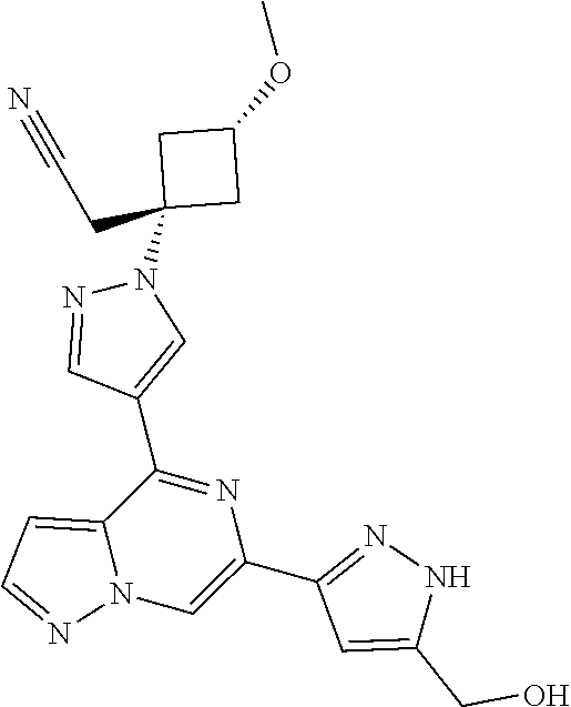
C12=CC=NN1C=C(C1=NNC(CO)=C1)N=C2C1=CN(C2(CC#N)CC(OC)C2)N=C1
